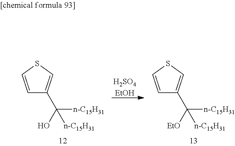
C(C1=CSC=C1)(O)([n-C15H31])[n-C15H31].[H2SO4EtOH].C(C1=CSC=C1)([EtO])([n-C15H31])[n-C15H31]
